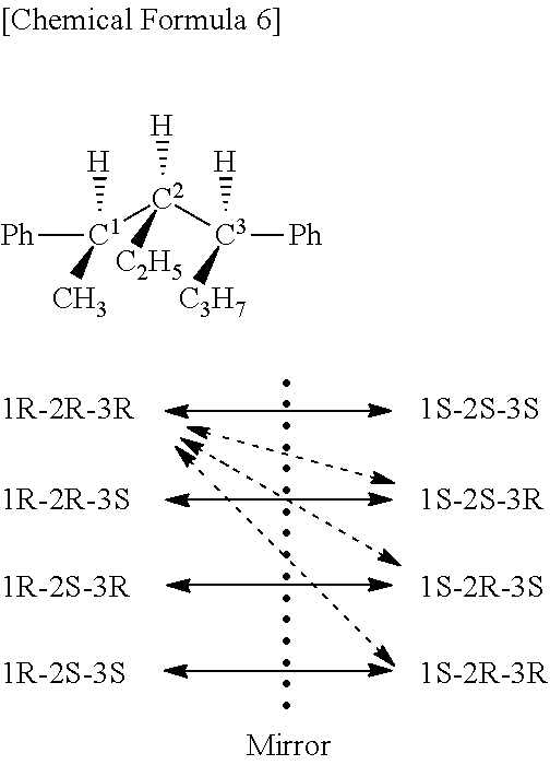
[Ph][C1]([C2]([C3]([Ph])([C3H7])[H])([C2H5])[H])(C)[H]
